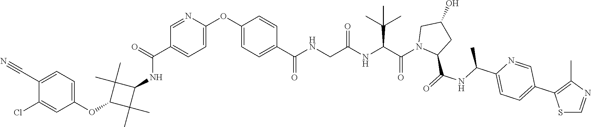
C1=NC(OC2=CC=C(C(=O)NCC(NC(C(N3C(C(=O)NC(C4=CC=C(C5=C(C)N=CS5)C=N4)C)CC(O)C3)=O)C(C)(C)C)=O)C=C2)=CC=C1C(=O)NC1C(C)(C)C(OC2=CC=C(C#N)C(Cl)=C2)C1(C)C
